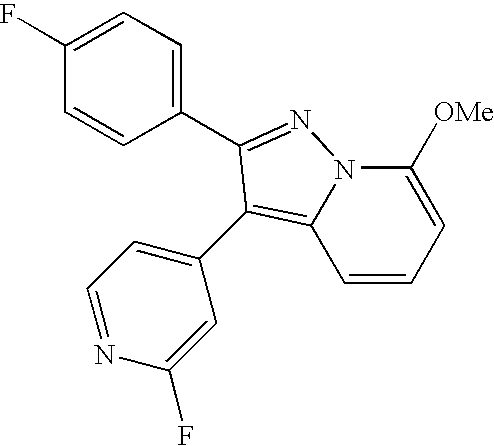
C1=CC=C([OMe])N2C1=C(C1=CC=NC(F)=C1)C(C1=CC=C(F)C=C1)=N2
